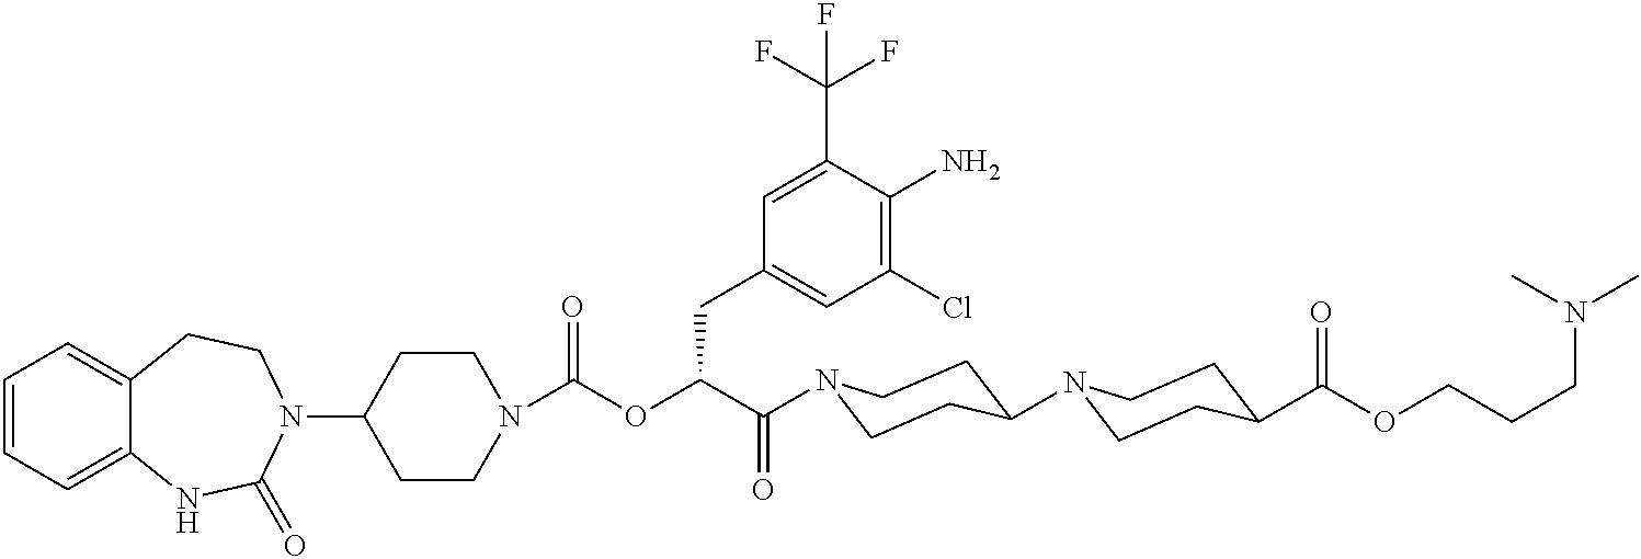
C1(N2CCC3=CC=CC=C3NC2=O)CCN(C(OC(C(=O)N2CCC(N3CCC(C(OCCCN(C)C)=O)CC3)CC2)CC2=CC(Cl)=C(N)C(C(F)(F)F)=C2)=O)CC1
